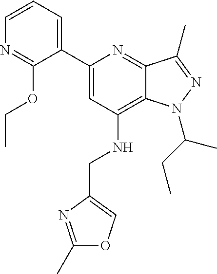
C1=CC=C(C2=CC(NCC3=COC(C)=N3)=C3C(=N2)C(C)=NN3C(C)CC)C(OCC)=N1
